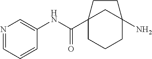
C12(C(NC3=CN=CC=C3)=O)CCCC(N)(C1)CC2
